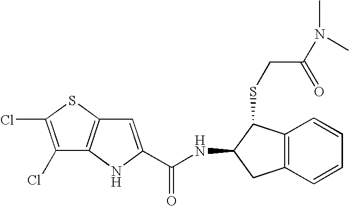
C1(Cl)=C(Cl)SC2=C1NC(C(NC1CC3=C(C1SCC(N(C)C)=O)C=CC=C3)=O)=C2
